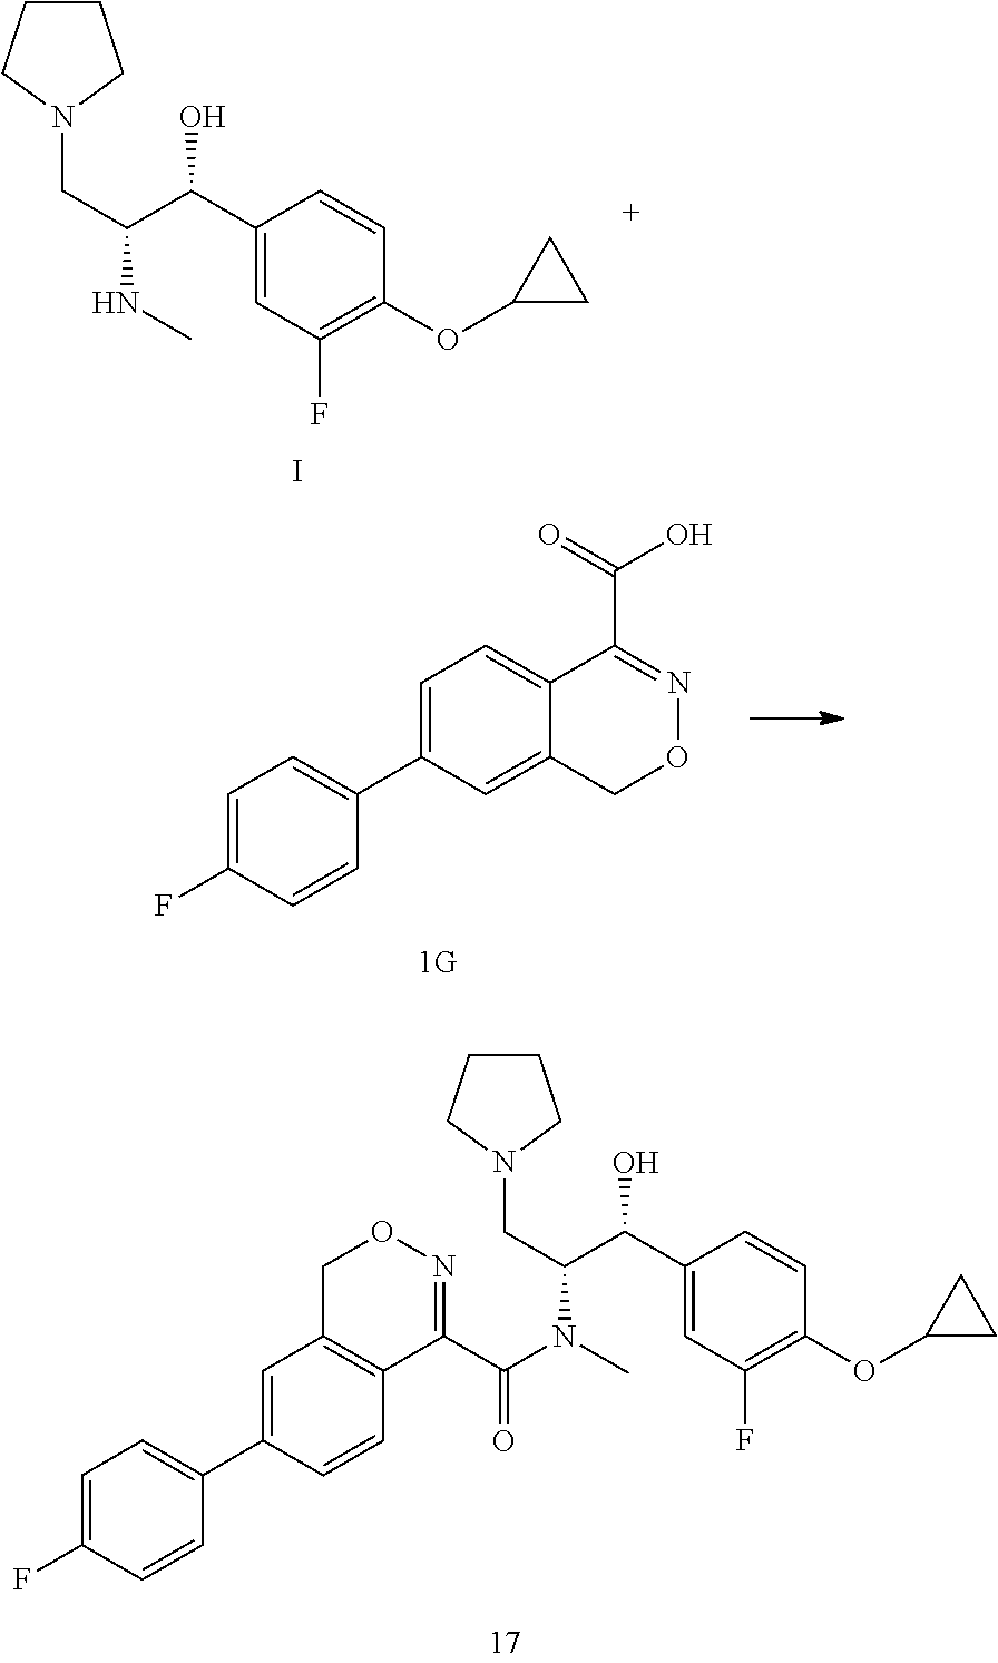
C1=C(C2=CC=C(F)C=C2)C=C2C(=C1)C(C(O)=O)=NOC2.C1(C(C(CN2CCCC2)N(C(C2=NOCC3=C2C=CC(C2=CC=C(F)C=C2)=C3)=O)C)O)=CC(F)=C(OC2CC2)C=C1.I.C1(C(C(CN2CCCC2)NC)O)=CC(F)=C(OC2CC2)C=C1
